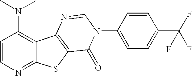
C12=NC=CC(N(C)C)=C1C1=C(S2)C(=O)N(C2=CC=C(C(F)(F)F)C=C2)C=N1
